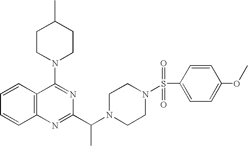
C1=CC2=C(C=C1)N=C(C(N1CCN(S(C3=CC=C(OC)C=C3)(=O)=O)CC1)C)N=C2N1CCC(C)CC1
